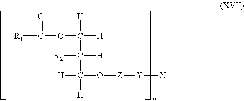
C([H])(C([H])(OC(=O)[R1])[H])(C([H])(O[Z][Y][X])[H])[R2]
